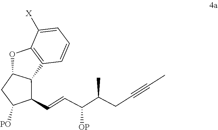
C1=C([X])C2=C(C=C1)C1C(O2)CC([PO])C1C=CC(C(CC#CC)C)[OP]
